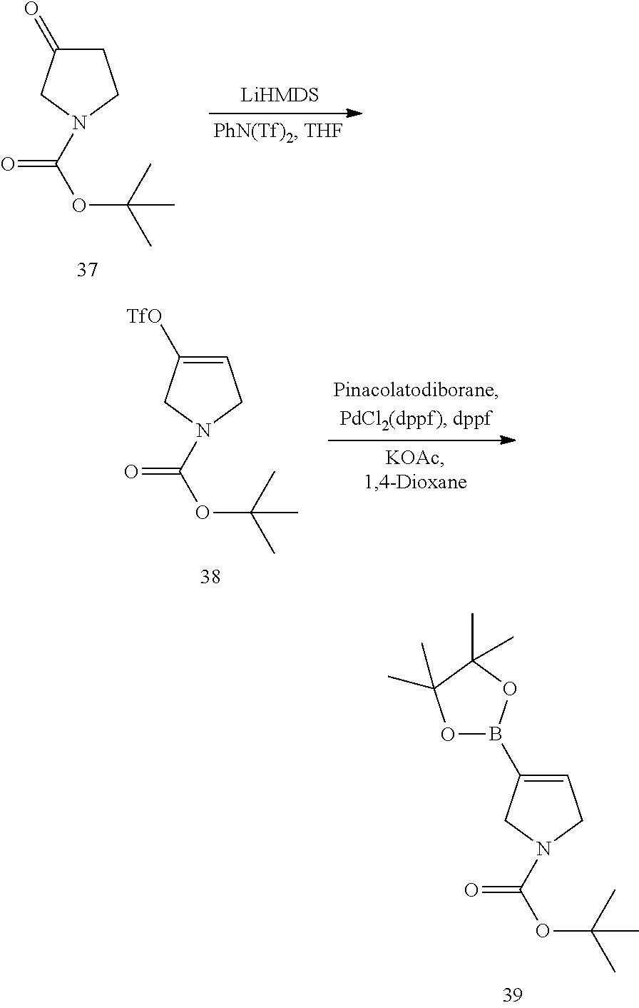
C1C(=O)CN(C(OC(C)(C)C)=O)C1.C1=C([TfO])CN(C(OC(C)(C)C)=O)C1.C1=C(B2OC(C)(C)C(C)(C)O2)CN(C(OC(C)(C)C)=O)C1
